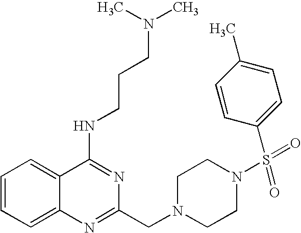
C1=CC=C2C(=C1)C(NCCCN(C)C)=NC(CN1CCN(S(C3=CC=C(C)C=C3)(=O)=O)CC1)=N2
